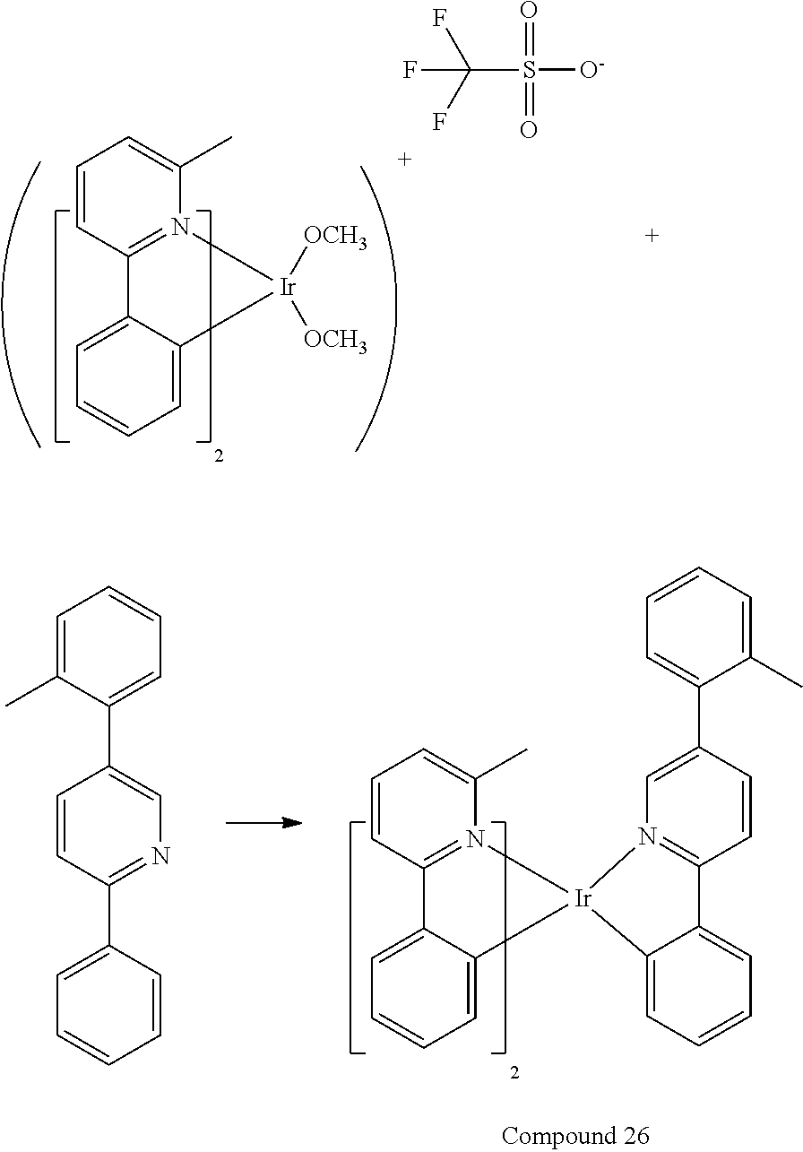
O=S(=O)([O-])C(F)(F)F.C1=C(C)N2=C(C=C1)C1=CC=CC=C1[Ir]2([OCH3])[OCH3].C1=C(C)C(C2=CN=C(C3=CC=CC=C3)C=C2)=CC=C1.C1=C(C)N2=C(C=C1)C1=CC=CC=C1[Ir]21N2=C(C=CC(C3=CC=CC=C3C)=C2)C2=CC=CC=C12
